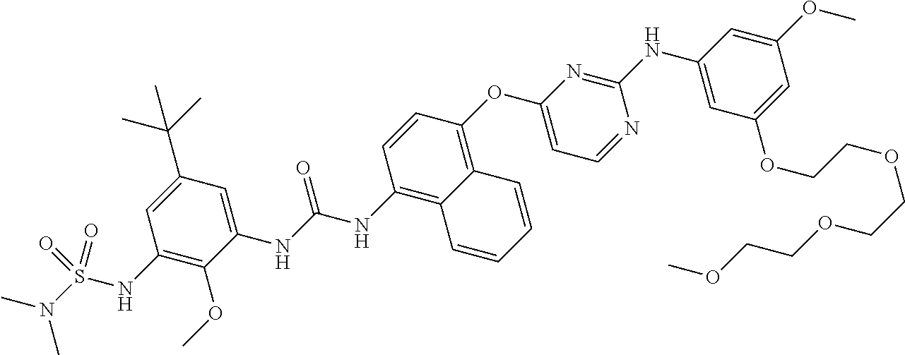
N(C)(C)S(NC1=C(OC)C(NC(NC2=C3C(=C(OC4=CC=NC(NC5=CC(OCCOCCOCCOC)=CC(OC)=C5)=N4)C=C2)C=CC=C3)=O)=CC(C(C)(C)C)=C1)(=O)=O
